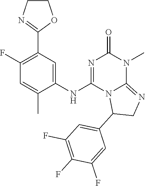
C1(F)=C(C2=NCCO2)C=C(NC2=NC(=O)N(C)C3=NCC(C4=CC(F)=C(F)C(F)=C4)N23)C(C)=C1
